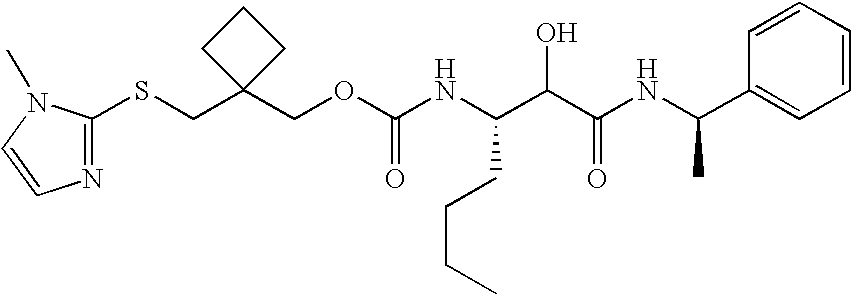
O(CC1(CSC2=NC=CN2C)CCC1)C(NC(C(C(NC(C1=CC=CC=C1)C)=O)O)CCCC)=O
